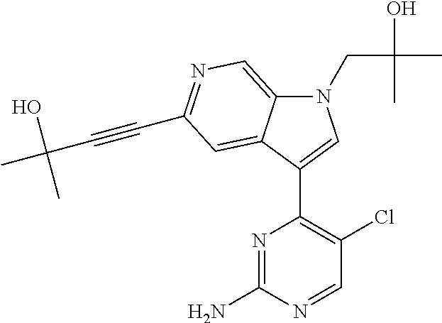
N1(CC(O)(C)C)C2=CN=C(C#CC(O)(C)C)C=C2C(C2=C(Cl)C=NC(N)=N2)=C1
